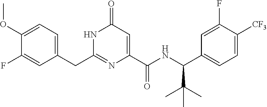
C(C1=CC=C(OC)C(F)=C1)C1=NC(C(NC(C2=CC=C([CF3])C(F)=C2)C(C)(C)C)=O)=CC(=O)N1
